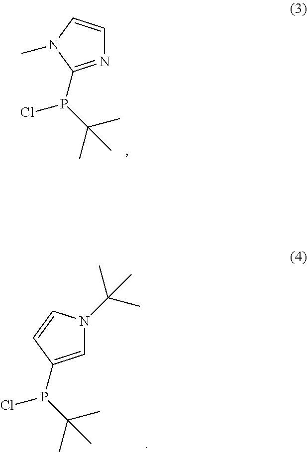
N1=C(P(Cl)C(C)(C)C)N(C)C=C1.C1=C(P(Cl)C(C)(C)C)C=CN1C(C)(C)C
